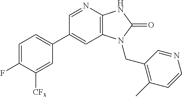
C1(C2=CC=C(F)C([CF3])=C2)=CC2=C(N=C1)NC(=O)N2CC1=C(C)C=CN=C1
